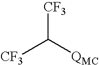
[CF3]C([QMC])[CF3]
